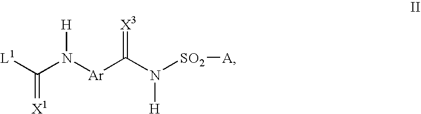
[L1]C(N([Ar]C(N([SO2][A])[H])=[X3])[H])=[X1]
